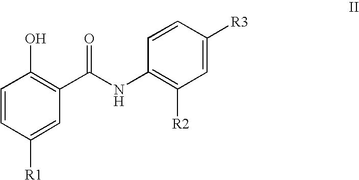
C1=CC([R1])=CC(C(NC2=C([R2])C=C([R3])C=C2)=O)=C1O
